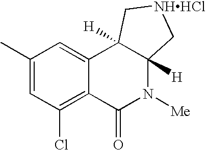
C1(C)=CC(Cl)=C2C(=C1)C1([H])C([H])(N([Me])C2=O)C[NHHCl]C1
